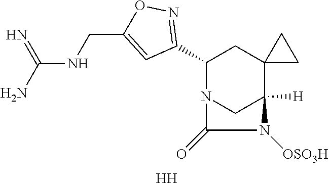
C1(C2=NOC(CNC(=N)N)=C2)N2CC([H])(C3(C1)CC3)N([OSO3H])C2=O.[H]
